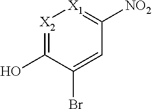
[X2]1=C(O)C(Br)=CC([NO2])=[X1]1
